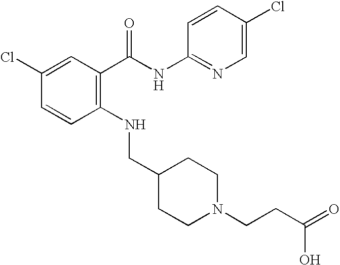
C1(Cl)=CC(C(NC2=NC=C(Cl)C=C2)=O)=C(NCC2CCN(CCC(=O)O)CC2)C=C1
